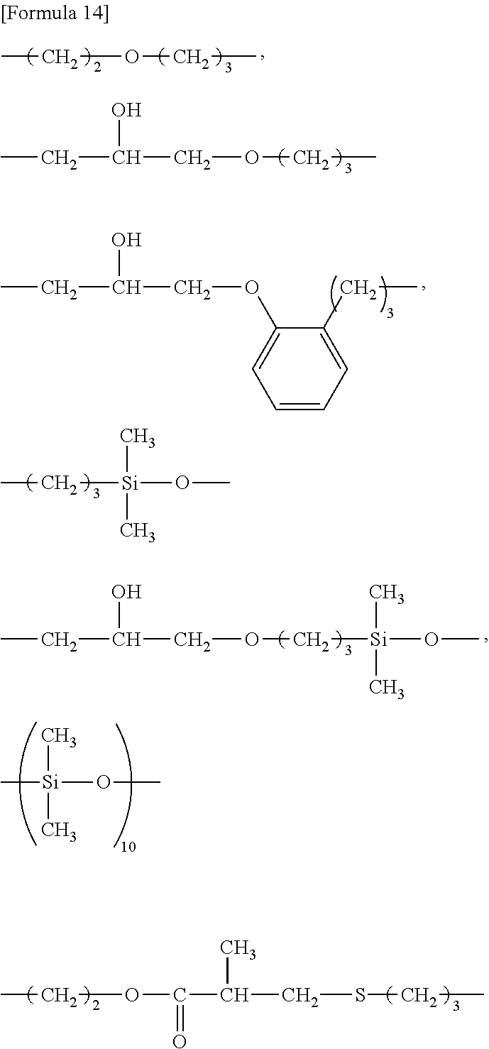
O(CC)CC(CC)O.CC[Si](OC)(C)C.CCOCC.O(CC(CC)O)C1=CC=CC=C1CC.O(C[Si](OC)(C)C)CC(CC)O.C[Si](OC)(C)C.S(CC)CC(C(OCC)=O)C
